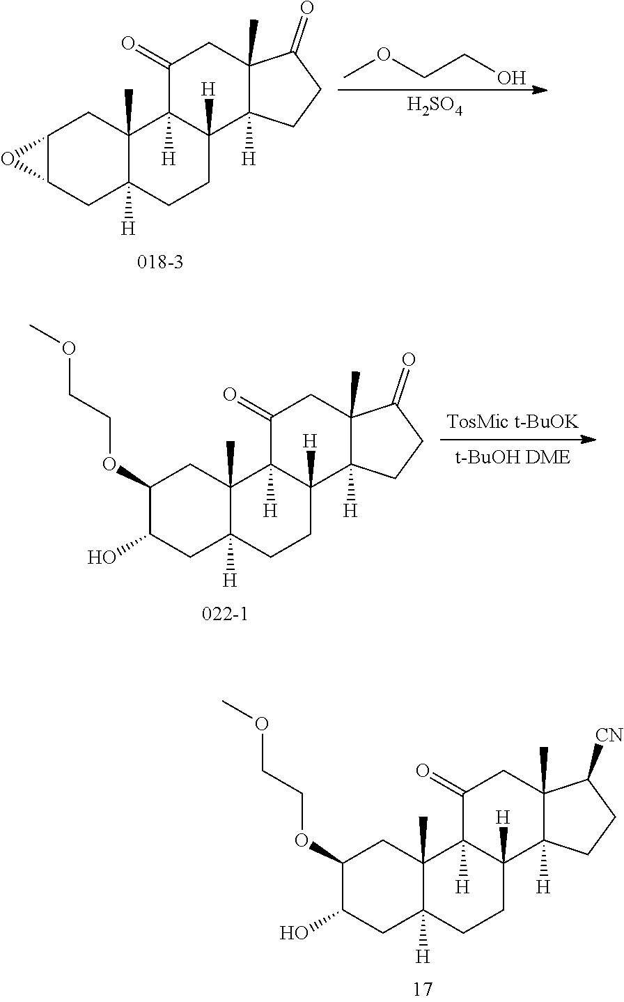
C1(OCCOC)C(O)CC2([H])C(C)(C1)C1([H])C([H])(CC2)C2([H])C(C)(CC1=O)C([CN])CC2.COCCO.[H2SO4].C12C(CC3([H])C(C)(C1)C1([H])C([H])(CC3)C3([H])C(C)(CC1=O)C(=O)CC3)O2.C1(OCCOC)C(O)CC2([H])C(C)(C1)C1([H])C([H])(CC2)C2([H])C(C)(CC1=O)C(=O)CC2
